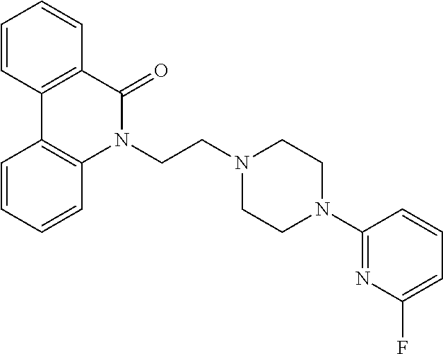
N1(CCN2CCN(C3=NC(F)=CC=C3)CC2)C(=O)C2=C(C3=C1C=CC=C3)C=CC=C2
